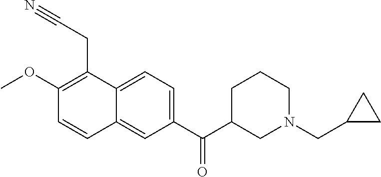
C1(OC)=C(CC#N)C2=CC=C(C(C3CN(CC4CC4)CCC3)=O)C=C2C=C1
